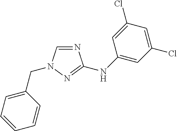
C1=NC(NC2=CC(Cl)=CC(Cl)=C2)=NN1CC1=CC=CC=C1
